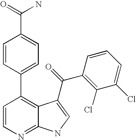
C1=CN=C2C(=C1C1=CC=C(C(=O)N)C=C1)C(C(C1=C(Cl)C(Cl)=CC=C1)=O)=CN2
